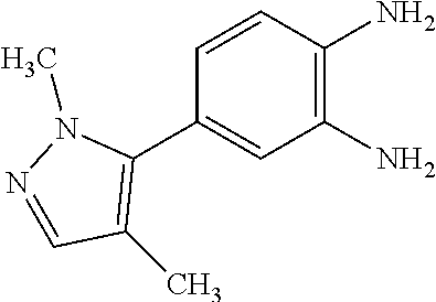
C1(C2=C(C)C=NN2C)=CC(N)=C(N)C=C1
